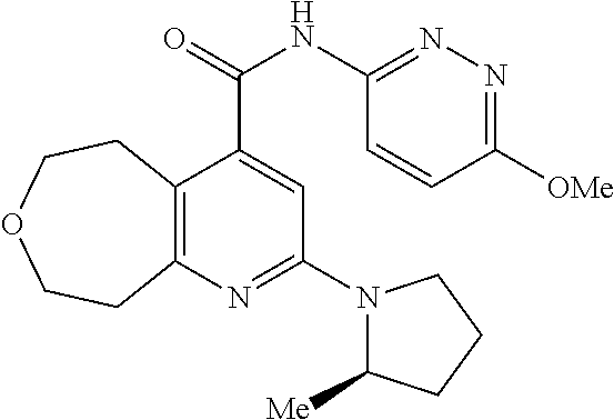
C12=C(N=C(N3C([Me])CCC3)C=C1C(NC1=NN=C([OMe])C=C1)=O)CCOCC2
